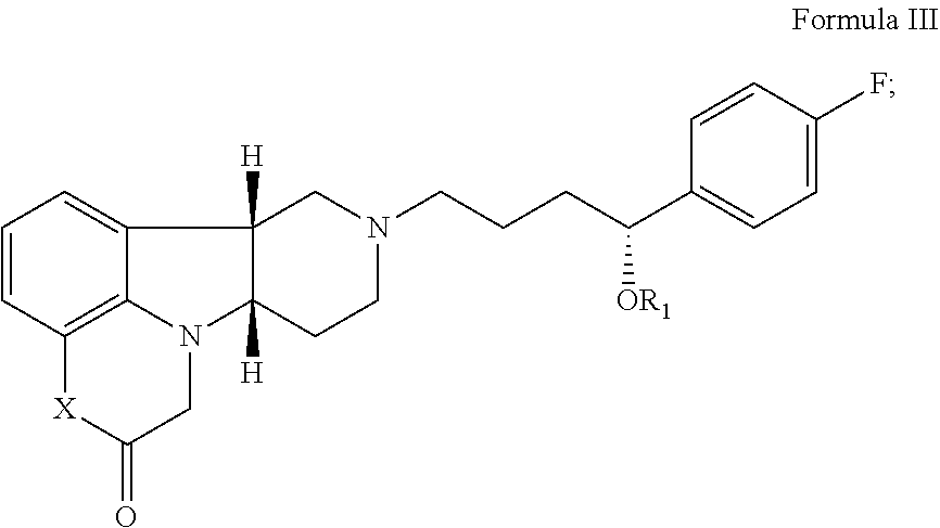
N1(CCCC(C2=CC=C(F)C=C2)[OR1])CC2([H])C3=CC=CC4=C3N(C2([H])CC1)CC(=O)[X]4
